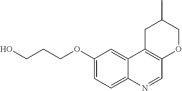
C1(OCCCO)=CC=C2C(=C1)C1=C(C=N2)OCC(C)C1
